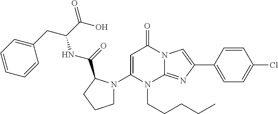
C1=C(N2CCCC2C(NC(CC2=CC=CC=C2)C(O)=O)=O)N(CCCCC)C2=NC(C3=CC=C(Cl)C=C3)=CN2C1=O
